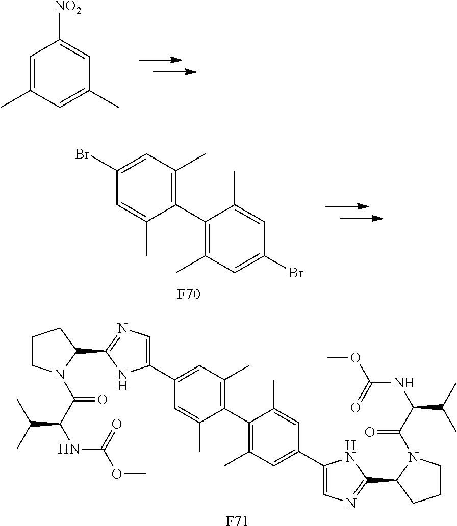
C1=C(C)C=C(C)C=C1[NO2].C1(C2=C(C)C=C(Br)C=C2C)=C(C)C=C(Br)C=C1C.[F70].C1CN(C(C(NC(OC)=O)C(C)C)=O)C(C2=NC=C(C3=CC(C)=C(C4=C(C)C=C(C5=CN=C(C6CCCN6C(C(NC(OC)=O)C(C)C)=O)N5)C=C4C)C(C)=C3)N2)C1.[F71]
